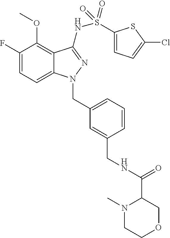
C1(F)=CC=C2C(=C1OC)C(NS(=O)(=O)C1=CC=C(Cl)S1)=NN2CC1=CC=CC(CNC(=O)C2N(C)CCOC2)=C1
